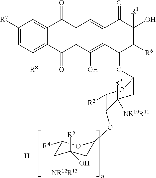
C1([R7])=CC([R8])=C2C(=C1)C(=O)C1=C(C2=O)C(O)=C2C(=C1)C(=O)C(O)([R1])C([R6])C2OC1CC([R3])([NR10R11])C(OC2CC([R5])(O)C([H])([NR12R13])C([R4])O2)C([R2])O1
